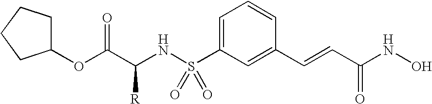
C1(OC(C(NS(C2=CC=CC(C=CC(NO)=O)=C2)(=O)=O)[R])=O)CCCC1
